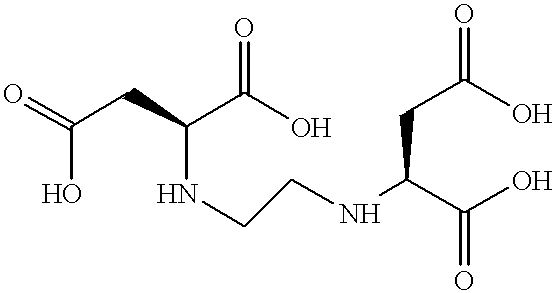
O=C(CC(C(O)=O)NCCNC(C(O)=O)CC(=O)O)O
